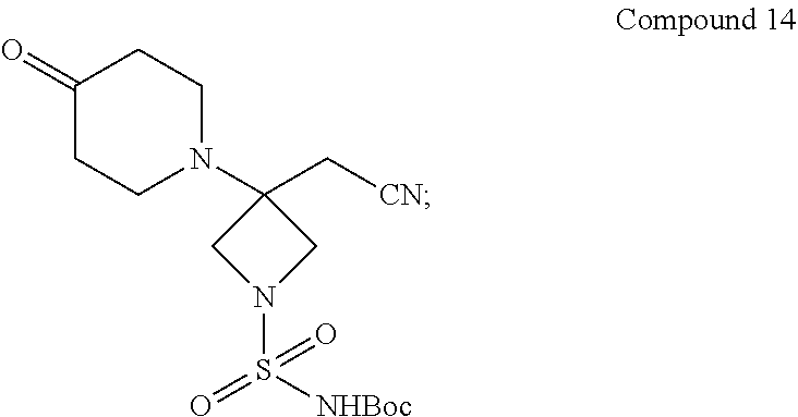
C1(=O)CCN(C2(C[CN])CN(S([NHBoc])(=O)=O)C2)CC1
